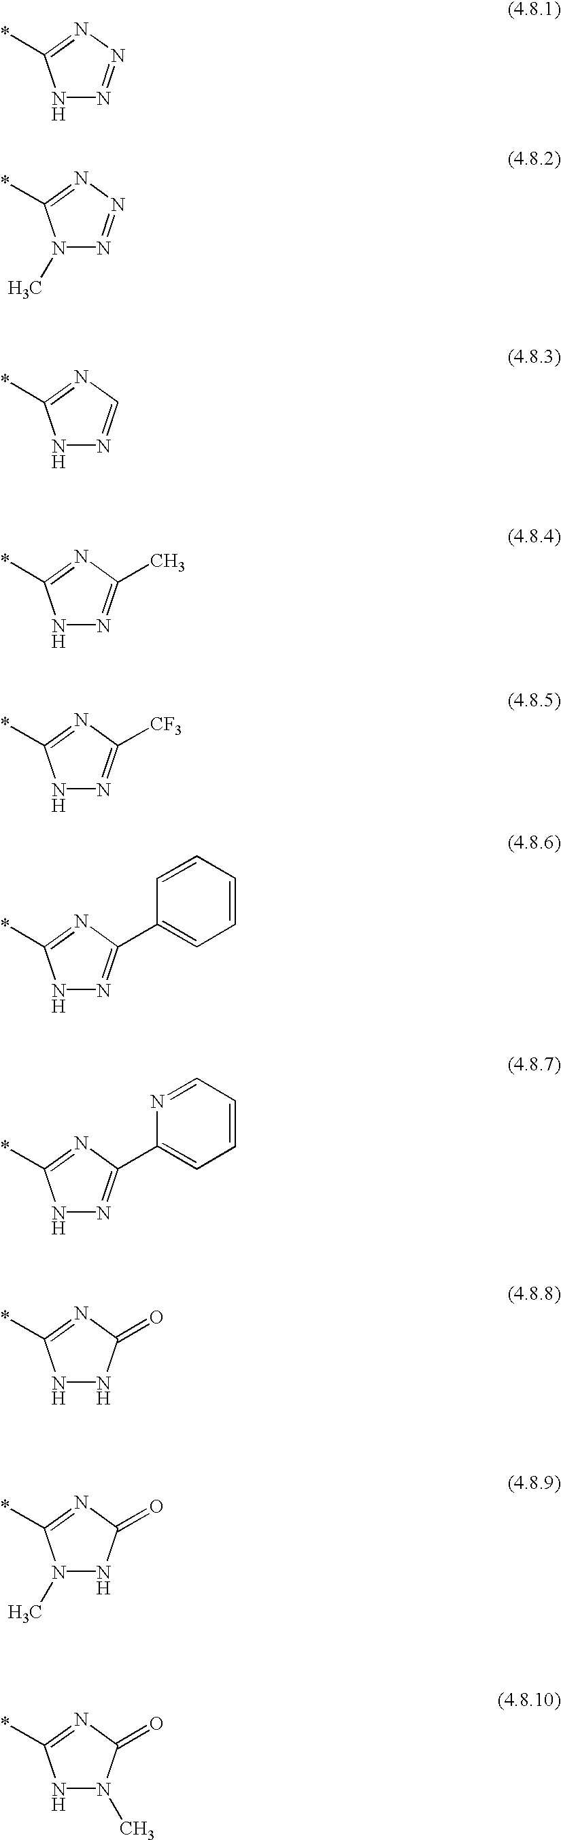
N1N=NN=C1*.N1(C)N=NN=C1*.N1N=CN=C1*.N1N=C(C)N=C1*.N1N=C([CF3])N=C1*.N1N=C(C2=CC=CC=C2)N=C1*.N1N=C(C2=CC=CC=N2)N=C1*.N1NC(=O)N=C1*.N1(C)NC(=O)N=C1*.N1N(C)C(=O)N=C1*
